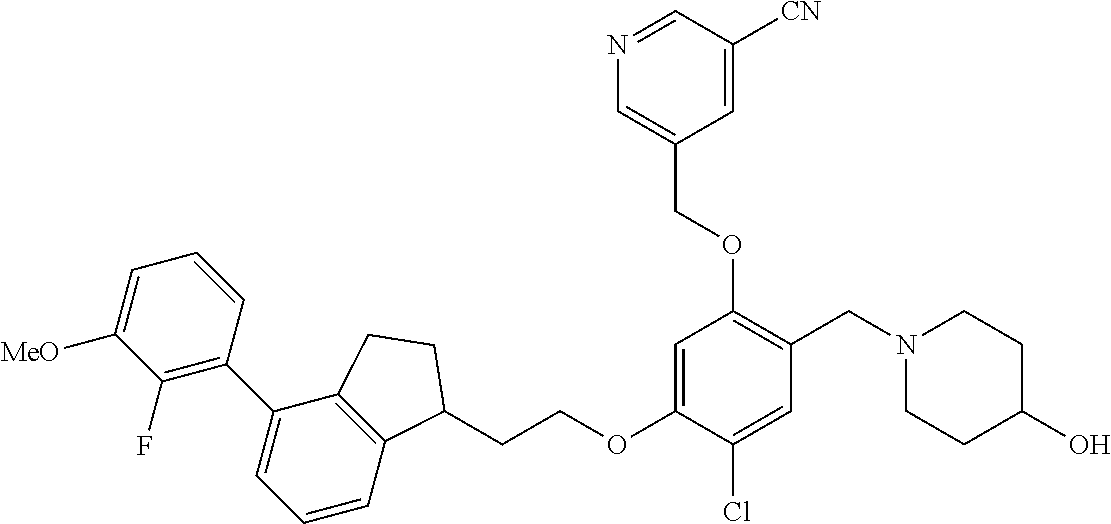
C1(F)=C(C2=CC=CC3=C2CCC3CCOC2=CC(OCC3=CN=CC([CN])=C3)=C(CN3CCC(O)CC3)C=C2Cl)C=CC=C1[MeO]
